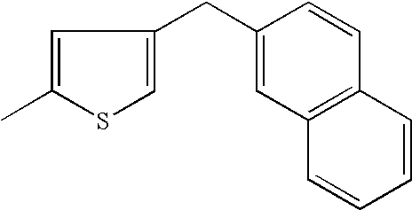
C1=C(C)SC=C1CC1=CC2=C(C=C1)C=CC=C2
